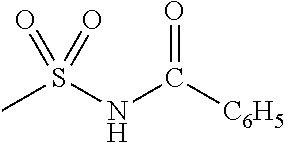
CS(NC([C6H5])=O)(=O)=O
